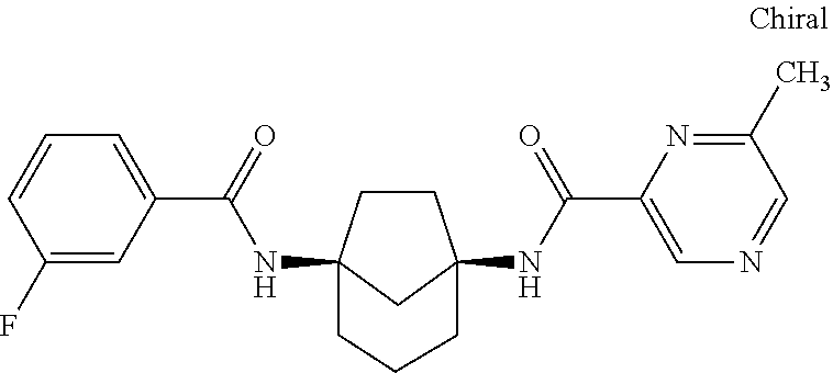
C1CC2(NC(C3=CC=CC(F)=C3)=O)CC1(NC(C1=CN=CC(C)=N1)=O)CCC2
